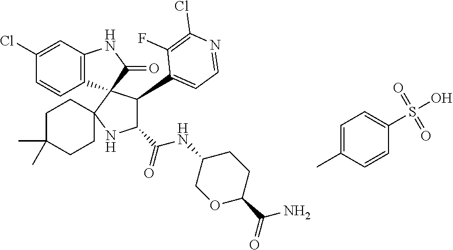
C12=C(C=C(Cl)C=C1)NC(=O)C21C(C2=CC=NC(Cl)=C2F)C(C(NC2CCC(C(=O)N)OC2)=O)NC12CCC(C)(C)CC2.C1=C(C)C=CC(S(O)(=O)=O)=C1
